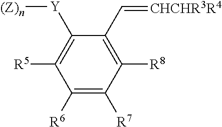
C1([R6])=C([R7])C([R8])=C(C=[CHCHR3R4])C([Y][(Z)n])=C1[R5]
